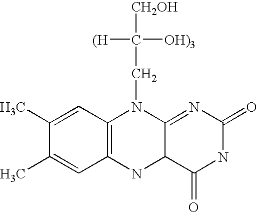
C1(C)=CC2=C(C=C1C)NC1C(=NC(=O)NC1=O)N2CC([(H])([OH)3])[CH2OH]
